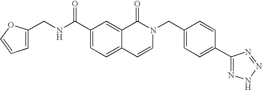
C(NC(C1=CC=C2C(=C1)C(=O)N(CC1=CC=C(C3=NNN=N3)C=C1)C=C2)=O)C1=CC=CO1
